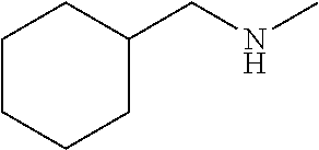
C1C(CNC)CCCC1
